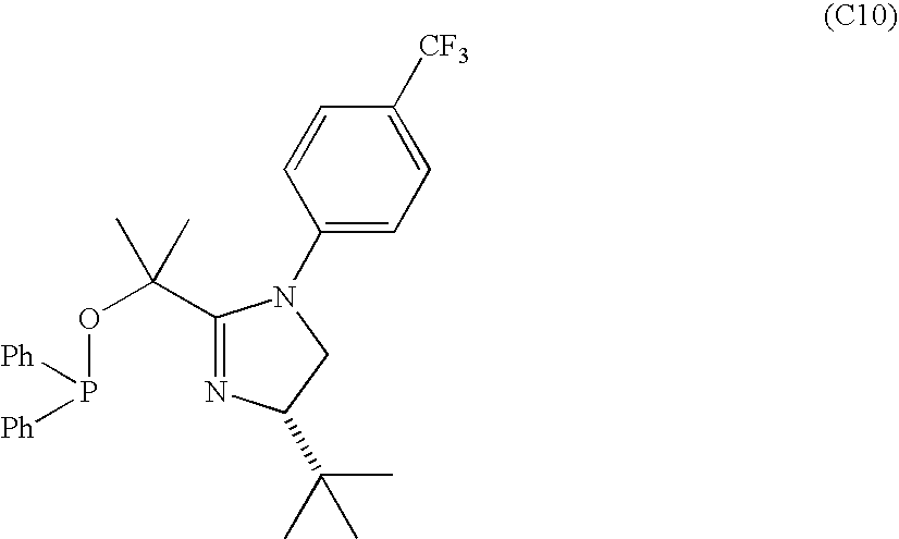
C1(C(OP([Ph])[Ph])(C)C)=NC(C(C)(C)C)CN1C1=CC=C([CF3])C=C1
